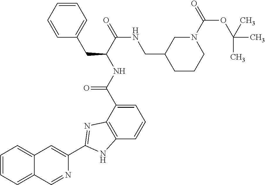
C1=C(C(NC(C(NCC2CCCN(C(OC(C)(C)C)=O)C2)=O)CC2=CC=CC=C2)=O)C2=C(C=C1)NC(C1=CC3=CC=CC=C3C=N1)=N2
